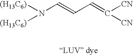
N(C=CC=C([CN])[CN])([(H13C6)])[(H13C6)]
